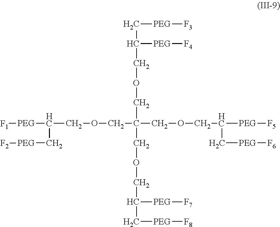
[PEG](C(C[PEG][F2])COCC(COCC([PEG][F4])C[PEG][F3])(COCC([PEG][F5])C[PEG][F6])COCC([PEG][F7])C[PEG][F8])[F1]
